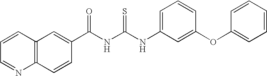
C(NC(NC1=CC=CC(OC2=CC=CC=C2)=C1)=S)(=O)C1=CC2=C(C=C1)N=CC=C2
